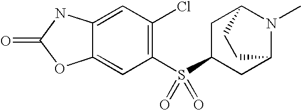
C1(S(C2CC3N(C)C(C2)CC3)(=O)=O)=C(Cl)C=C2C(=C1)OC(=O)N2
